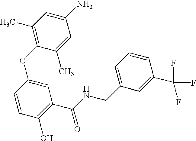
C1(O)=C(C(NCC2=CC=CC(C(F)(F)F)=C2)=O)C=C(OC2=C(C)C=C(N)C=C2C)C=C1
